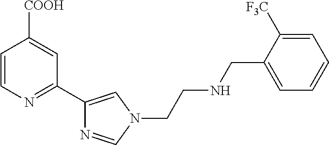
C1=CN=C(C2=CN(CCNCC3=CC=CC=C3[F3C])C=N2)C=C1[COOH]
